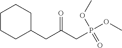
C1CCC(CC(CP(OC)(OC)=O)=O)CC1
